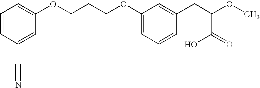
C1=C(C#N)C=CC=C1OCCCOC1=CC=CC(CC(OC)C(=O)O)=C1
